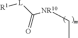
CC[NR10]C([L][R1])=O
